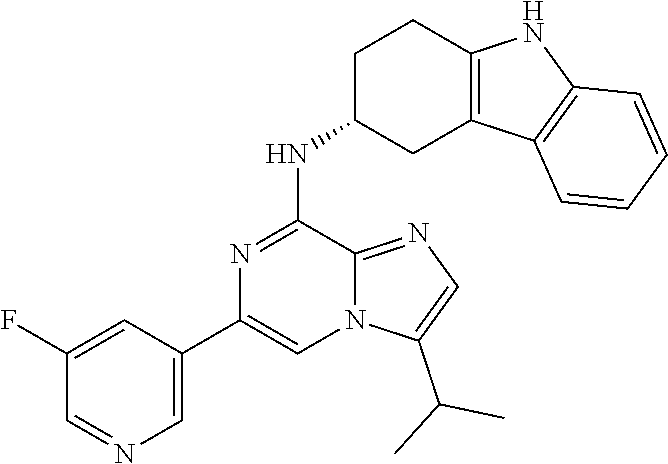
C1=C(C2=CN3C(=NC=C3C(C)C)C(NC3CC4=C(CC3)NC3=C4C=CC=C3)=N2)C=C(F)C=N1
